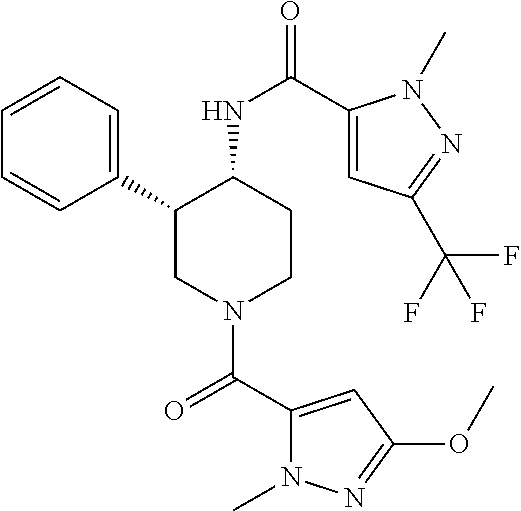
C1=CC=C(C2CN(C(C3=CC(OC)=NN3C)=O)CCC2NC(=O)C2=CC(C(F)(F)F)=NN2C)C=C1
